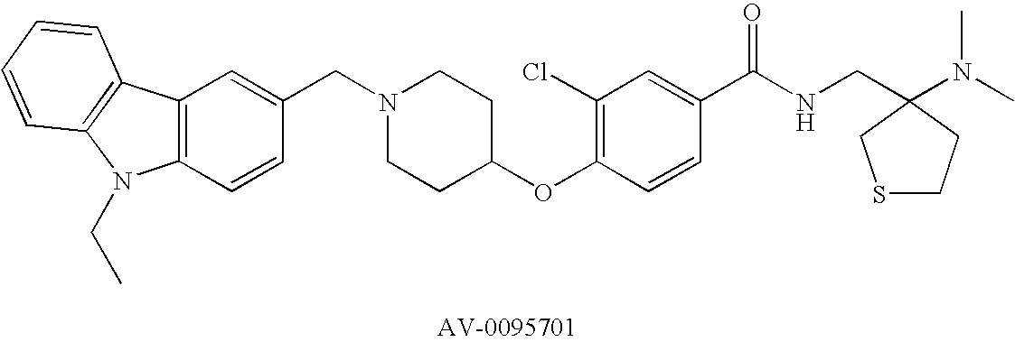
C1(CN2CCC(OC3=C(Cl)C=C(C(NCC4(N(C)C)CCSC4)=O)C=C3)CC2)=CC2=C(C=C1)N(CC)C1=C2C=CC=C1
